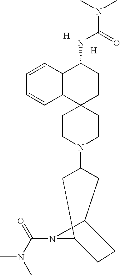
[H].[H].C12=C(C3(CCC1NC(N(C)C)=O)CCN(C1CC4CCC(C1)N4C(=O)N(C)C)CC3)C=CC=C2
